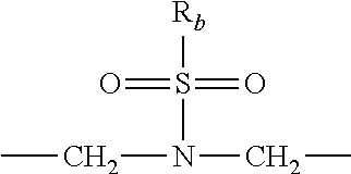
C(N(CC)S([Rb])(=O)=O)C
